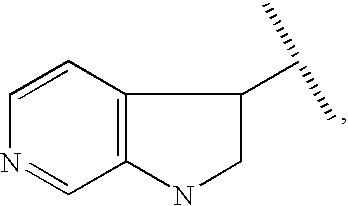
N1=CC2=C(C=C1)C(C(C)C)CN2
